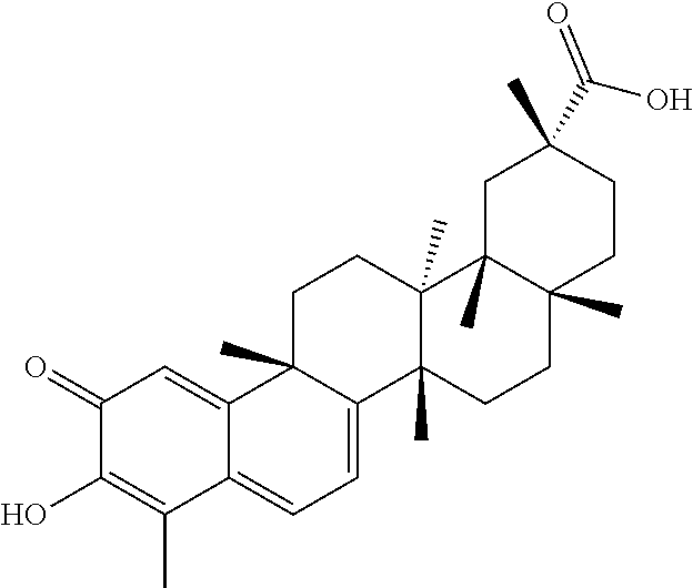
C1(=O)C(O)=C(C)C2=CC=C3C(C)(C2=C1)CCC1(C)C3(C)CCC2(C)C1(C)CC(C)(C(O)=O)CC2
